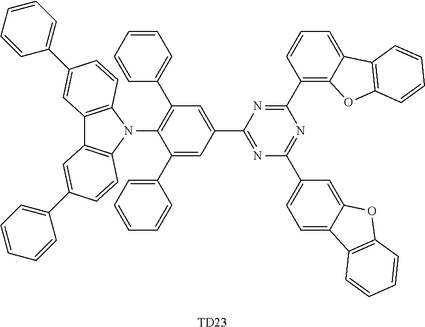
C1(C2=CC=CC=C2)=CC(C2=NC(C3=CC=C4C(=C3)OC3=C4C=CC=C3)=NC(C3=C4C(=CC=C3)C3=C(O4)C=CC=C3)=N2)=CC(C2=CC=CC=C2)=C1N1C2=C(C3=C1C=CC(C1=CC=CC=C1)=C3)C=C(C1=CC=CC=C1)C=C2.[TD23]
